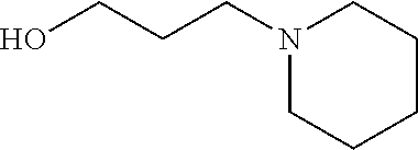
N1(CCCO)CCCCC1
